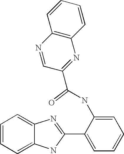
C12=CC=CC=C1N=C(C1=CC=CC=C1NC(C1=NC3=C(N=C1)C=CC=C3)=O)N2
